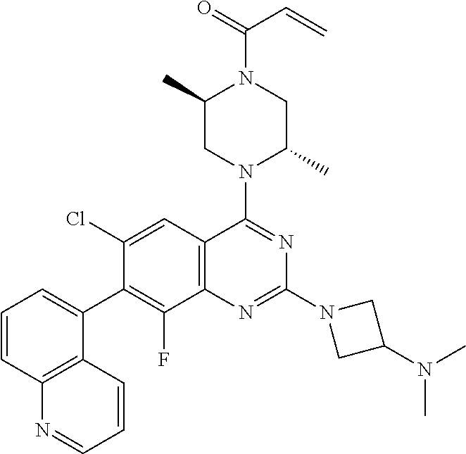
C1(C2=C(F)C3=C(C=C2Cl)C(N2C(C)CN(C(=O)C=C)C(C)C2)=NC(N2CC(N(C)C)C2)=N3)=CC=CC2=C1C=CC=N2
